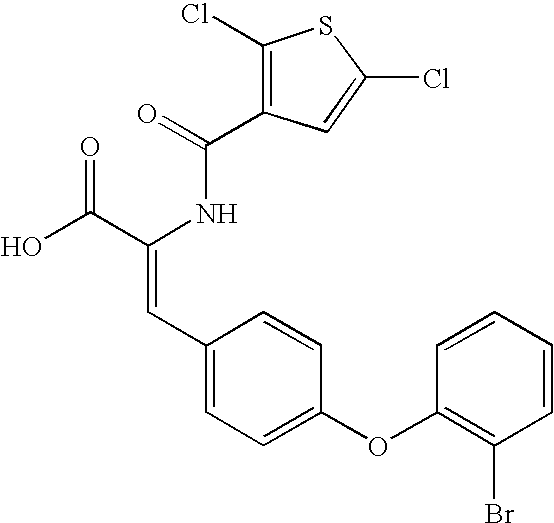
C(=O)(NC(C(O)=O)=CC1=CC=C(OC2=C(Br)C=CC=C2)C=C1)C1=C(Cl)SC(Cl)=C1
